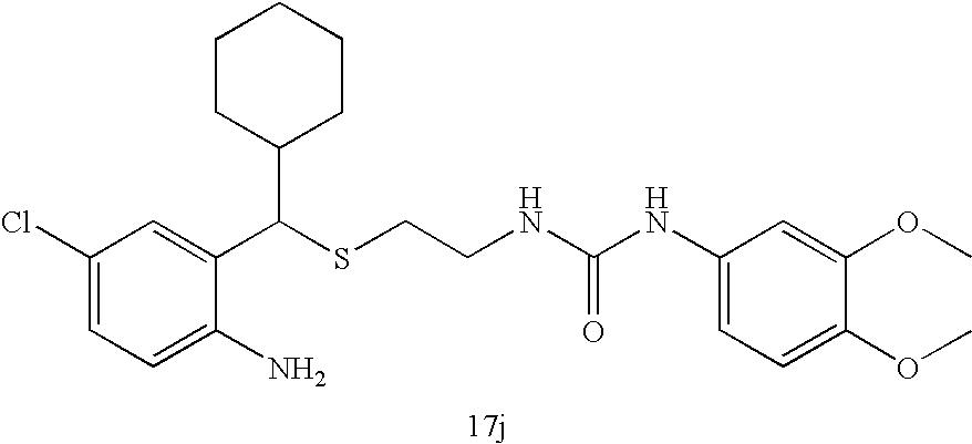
C1=C(N)C(C(SCCNC(NC2=CC=C(OC)C(OC)=C2)=O)C2CCCCC2)=CC(Cl)=C1
